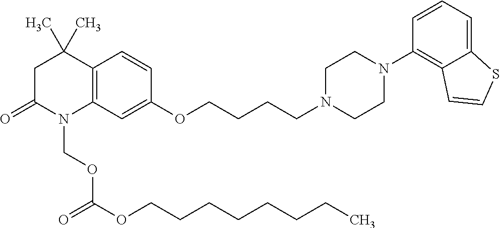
C12=C(C=C(OCCCCN3CCN(C4=C5C(=CC=C4)SC=C5)CC3)C=C1)N(COC(=O)OCCCCCCCC)C(=O)CC2(C)C
